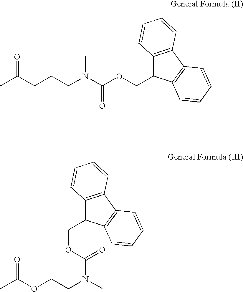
CC(CCCN(C(OCC1C2=C(C3=C1C=CC=C3)C=CC=C2)=O)C)=O.CC(OCCN(C)C(OCC1C2=C(C3=C1C=CC=C3)C=CC=C2)=O)=O
